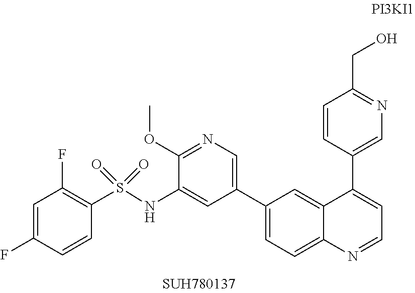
C1=C(F)C=CC(S(=O)(NC2=CC(C3=CC=C4C(=C3)C(C3=CN=C(CO)C=C3)=CC=N4)=CN=C2OC)=O)=C1F
